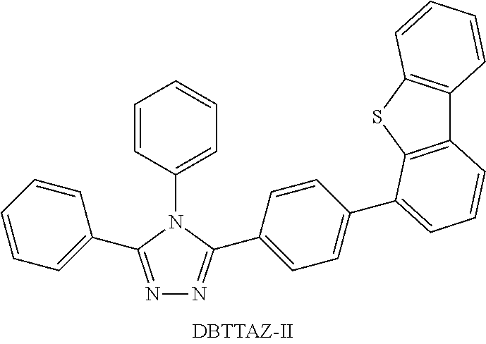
N1=C(C2=CC=CC=C2)N(C2=CC=CC=C2)C(C2=CC=C(C3=CC=CC4=C3SC3=C4C=CC=C3)C=C2)=N1
